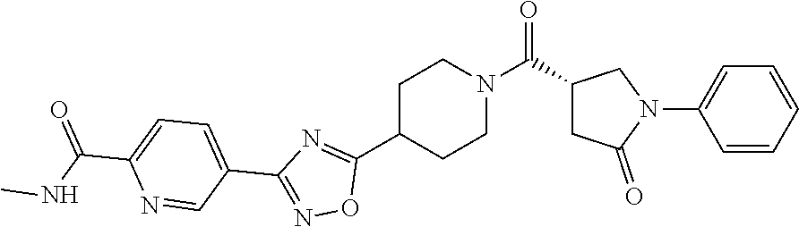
C1C(C2=NC(C3=CC=C(C(NC)=O)N=C3)=NO2)CCN(C(C2CC(=O)N(C3=CC=CC=C3)C2)=O)C1
